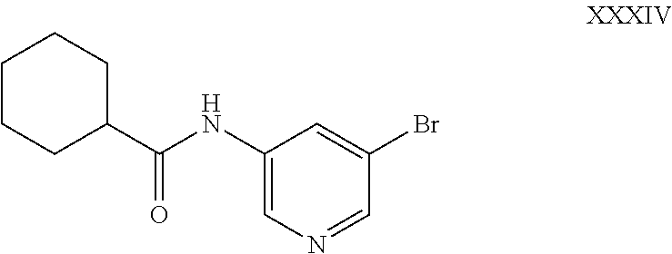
C1(C(NC2=CN=CC(Br)=C2)=O)CCCCC1
